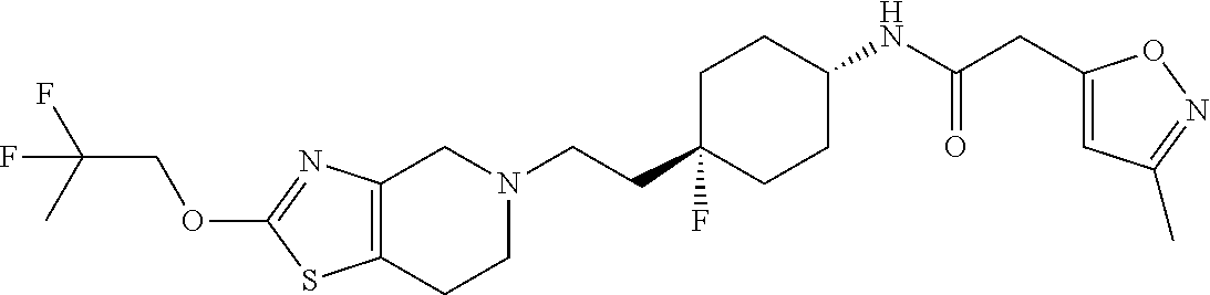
C12=C(CCN(CCC3(F)CCC(NC(CC4=CC(C)=NO4)=O)CC3)C1)SC(OCC(C)(F)F)=N2
